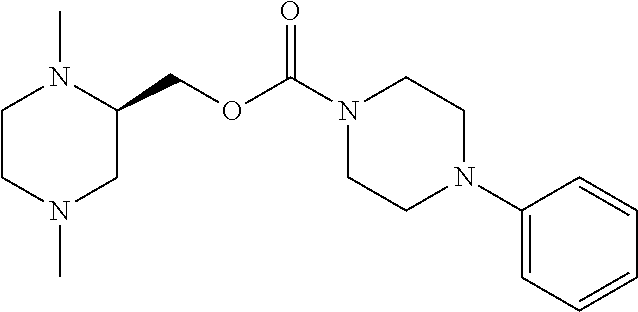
C(C1N(C)CCN(C)C1)OC(N1CCN(C2=CC=CC=C2)CC1)=O
